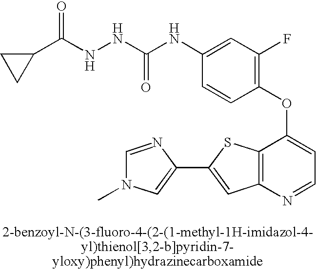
C1(C(NNC(NC2=CC(F)=C(OC3=CC=NC4=C3SC(C3=CN(C)C=N3)=C4)C=C2)=O)=O)CC1
